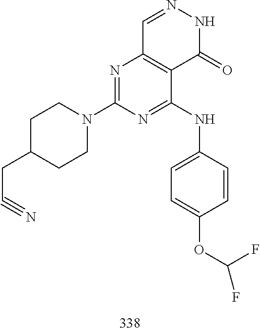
C1=NNC(=O)C2=C1N=C(N1CCC(CC#N)CC1)N=C2NC1=CC=C(OC(F)F)C=C1
